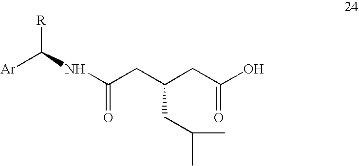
[R]C([Ar])NC(CC(CC(O)=O)CC(C)C)=O
